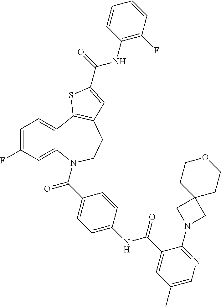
C1=C(F)C=C2C(=C1)C1=C(CCN2C(=O)C2=CC=C(NC(=O)C3=CC(C)=CN=C3N3CC4(C3)CCOCC4)C=C2)C=C(C(NC2=C(F)C=CC=C2)=O)S1
